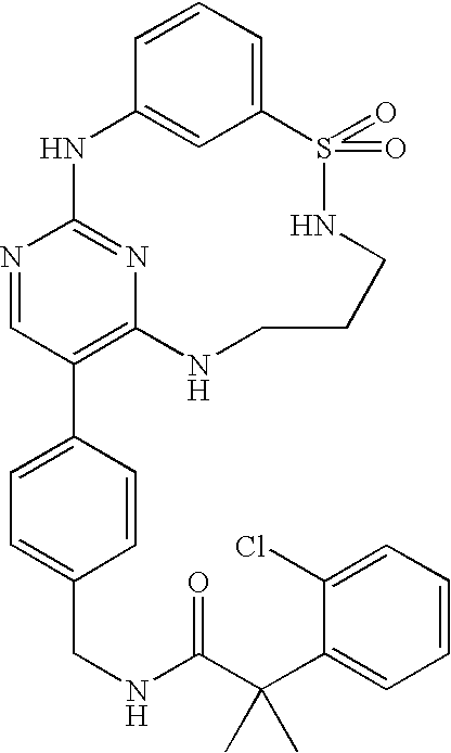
C12=CC=CC(=C1)NC1=NC(=C(C3=CC=C(CNC(C(C4=CC=CC=C4Cl)(C)C)=O)C=C3)C=N1)NCCCNS2(=O)=O
